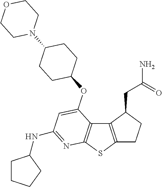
C12=C(SC3=C1C(OC1CCC(N4CCOCC4)CC1)=CC(NC1CCCC1)=N3)CCC2CC(N)=O
